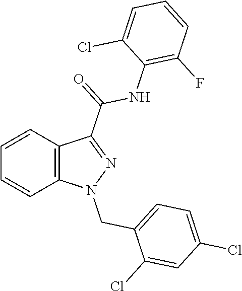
C1=CC2=C(C=C1)N(CC1=CC=C(Cl)C=C1Cl)N=C2C(NC1=C(F)C=CC=C1Cl)=O
